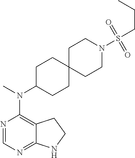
N1=CN=C2C(=C1N(C)C1CCC3(CC1)CCN(S(CCC)(=O)=O)CC3)CCN2
